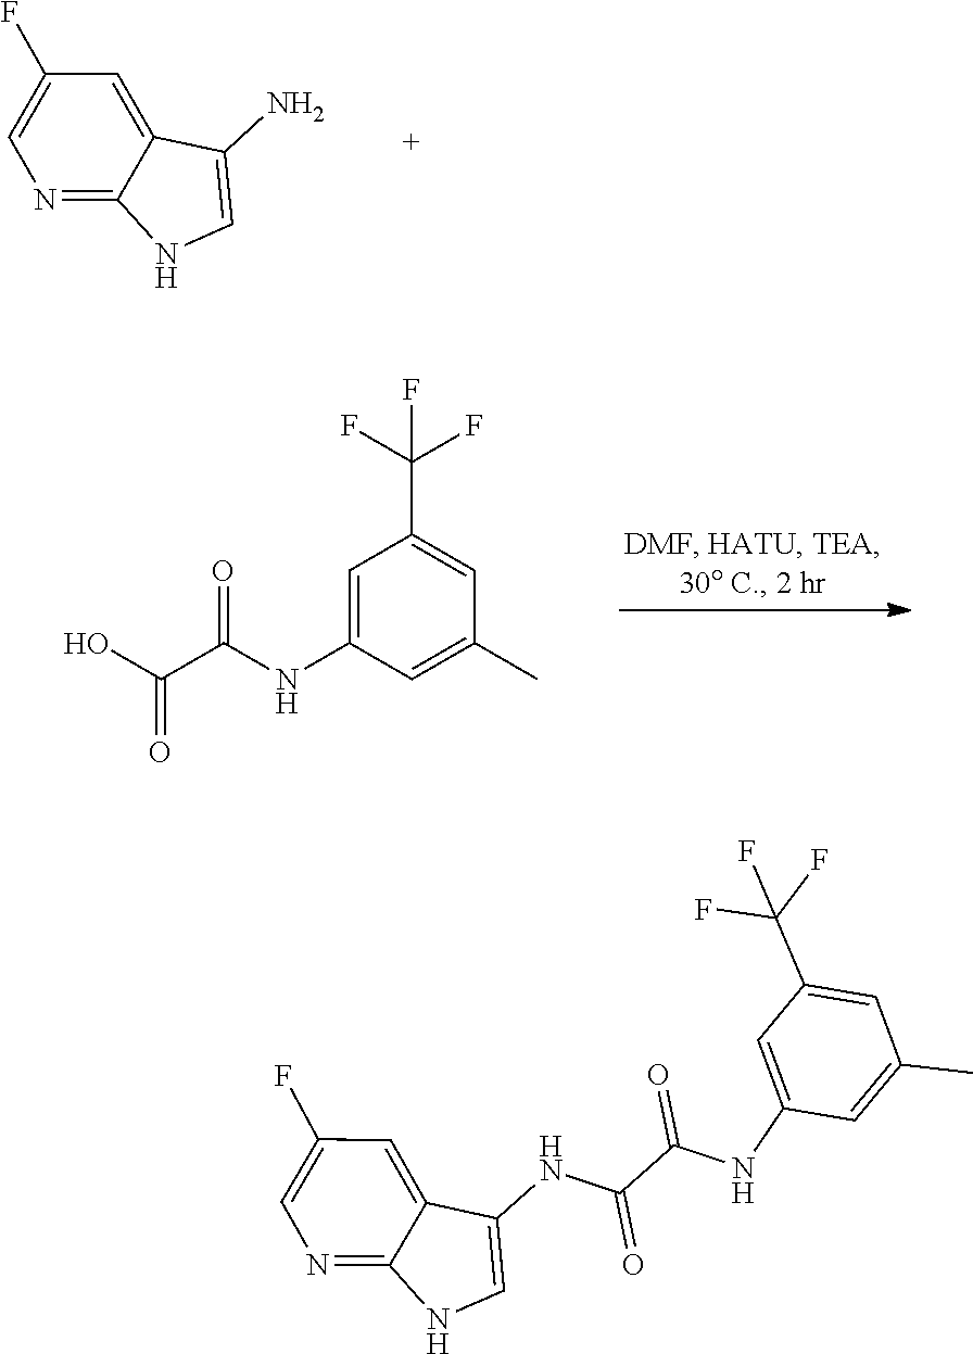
C1(N)=CNC2=NC=C(F)C=C12.C1(C(F)(F)F)=CC(C)=CC(NC(C(O)=O)=O)=C1.C1(C(F)(F)F)=CC(C)=CC(NC(C(NC2=CNC3=NC=C(F)C=C23)=O)=O)=C1
